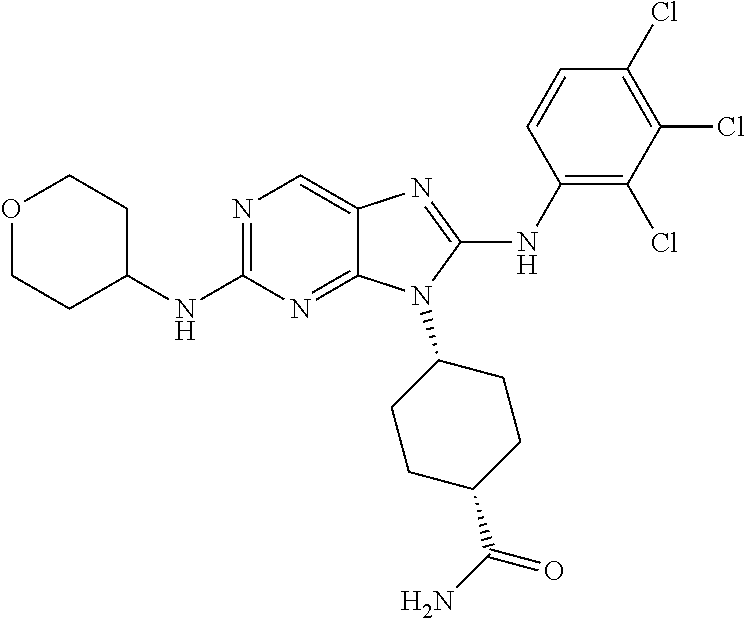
N1=C(NC2CCOCC2)N=C2C(=C1)N=C(NC1=C(Cl)C(Cl)=C(Cl)C=C1)N2C1CCC(C(N)=O)CC1
